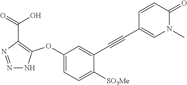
C1(OC2=C(C(=O)O)N=NN2)=CC=C([SO2Me])C(C#CC2=CN(C)C(=O)C=C2)=C1
